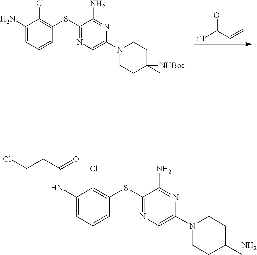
ClC(C=C)=O.C1(SC2=C(Cl)C(N)=CC=C2)=NC=C(N2CCC(C)([NHBoc])CC2)N=C1N.C1(SC2=C(Cl)C(NC(=O)CCCl)=CC=C2)=NC=C(N2CCC(C)(N)CC2)N=C1N
